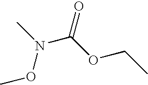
CN(OC)C(OCC)=O
